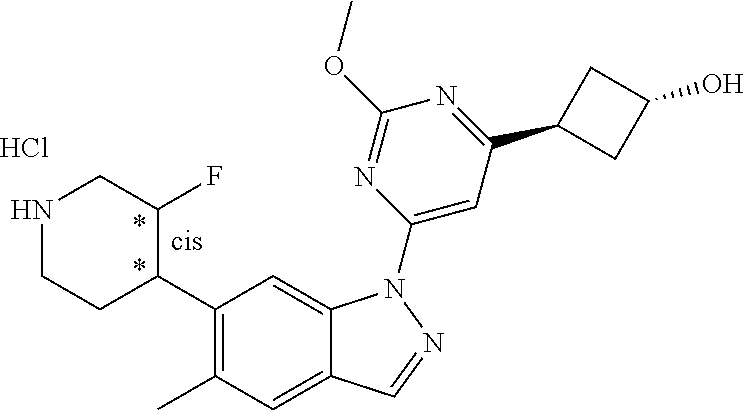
C1(C2C(F)CNCC2)=C(C)C=C2C(=C1)N(C1=CC(C3CC(O)C3)=NC(OC)=N1)N=C2.Cl
